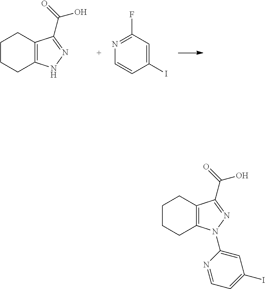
C1CCC2=C(C1)C(C(=O)O)=NN2.N1=C(F)C=C(I)C=C1.C12=C(CCCC1)N(C1=CC(I)=CC=N1)N=C2C(O)=O
